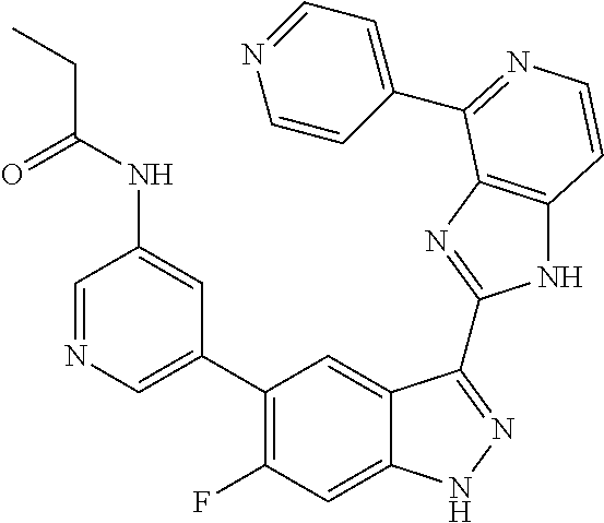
C1=C(C2=C(F)C=C3C(=C2)C(C2=NC4=C(N2)C=CN=C4C2=CC=NC=C2)=NN3)C=C(NC(=O)CC)C=N1
